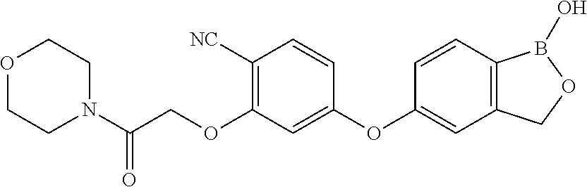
C1([NC])=C(OCC(N2CCOCC2)=O)C=C(OC2=CC3=C(C=C2)B(O)OC3)C=C1
